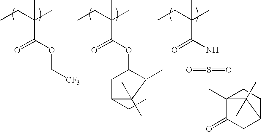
CCC(C)(C(OC[CF3])=O)C.CCC(C)(C(=O)NS(CC12C(=O)CC(CC1)C2(C)C)(=O)=O)C.CCC(C)(C(OC1CC2CCC1(C)C2(C)C)=O)C
